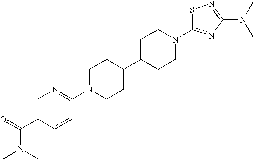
C1N(C2=NC=C(C(N(C)C)=O)C=C2)CCC(C2CCN(C3=NC(N(C)C)=NS3)CC2)C1
